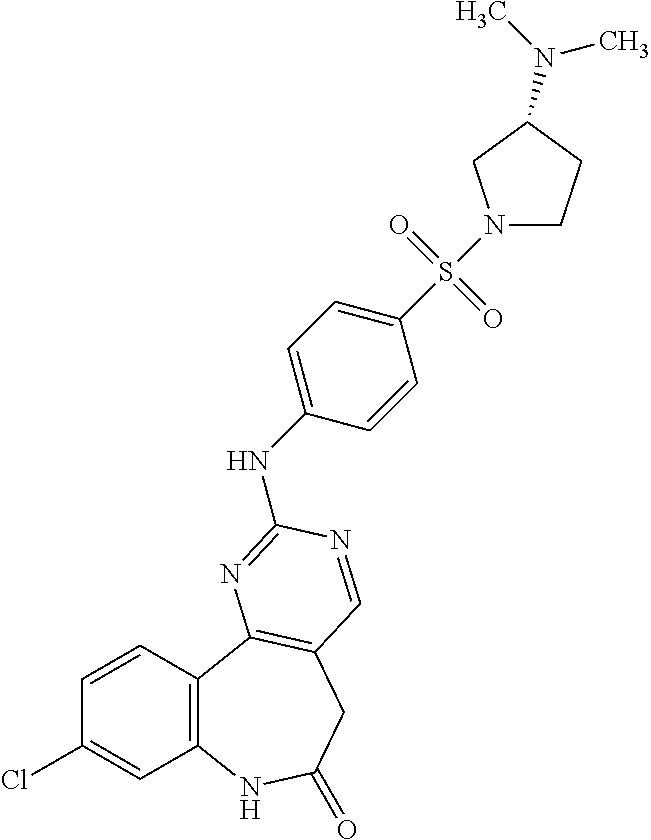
C1=CC2=C(C=C1Cl)NC(=O)CC1=C2N=C(NC2=CC=C(S(N3CCC(N(C)C)C3)(=O)=O)C=C2)N=C1
